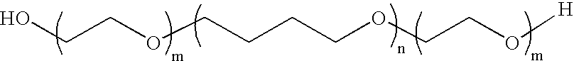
OCCOCCCCOCCO[H]
